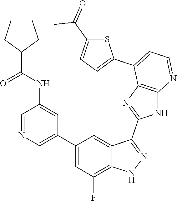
C1=NC=C(C2=CC(F)=C3C(=C2)C(C2=NC4=C(N2)N=CC=C4C2=CC=C(C(=O)C)S2)=NN3)C=C1NC(=O)C1CCCC1
